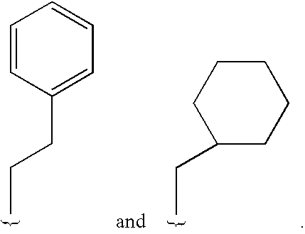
C1(CCC)=CC=CC=C1.C1CCCCC1CC
